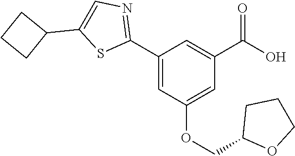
C1(C2=NC=C(C3CCC3)S2)=CC(OCC2OCCC2)=CC(C(O)=O)=C1
